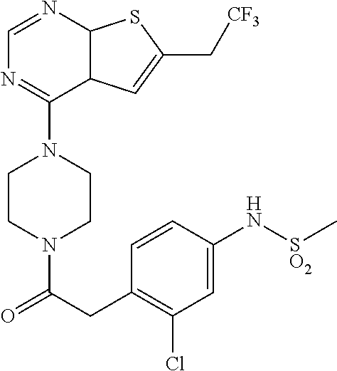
C1CN(C(CC2=C(Cl)C=C(N[SO2]C)C=C2)=O)CCN1C1=NC=NC2C1C=C(C[CF3])S2
